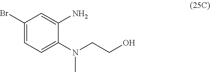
C1(Br)=CC=C(N(CCO)C)C(N)=C1
